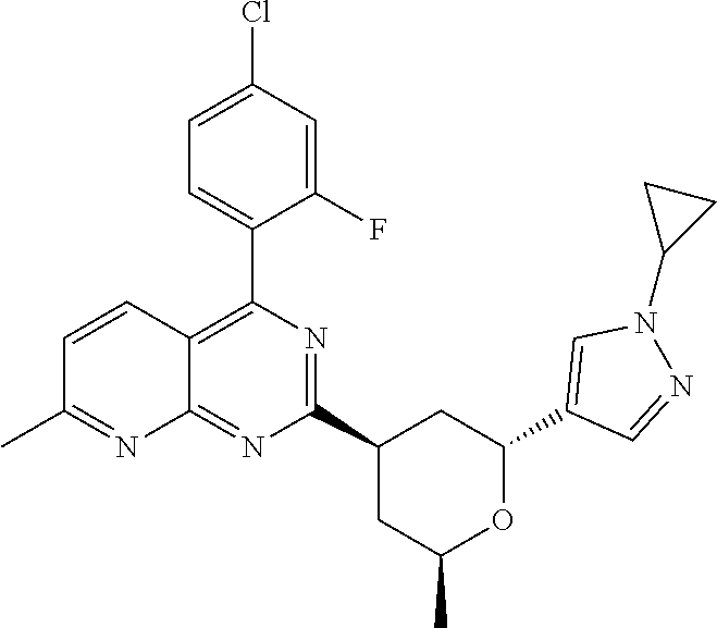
C1(C2=CC=C(Cl)C=C2F)=C2C(=NC(C3CC(C)OC(C4=CN(C5CC5)N=C4)C3)=N1)N=C(C)C=C2
